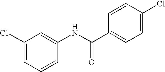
C1(Cl)=CC=CC(NC(C2=CC=C(Cl)C=C2)=O)=C1
